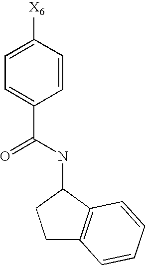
C1=C([X6])C=CC(C(NC2CCC3=C2C=CC=C3)=O)=C1
